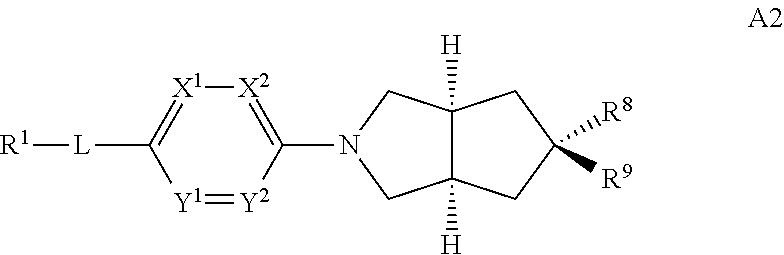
C12([H])C([H])(CC([R8])([R9])C1)CN(C1=[X2][X1]=C([L][R1])[Y1]=[Y2]1)C2
